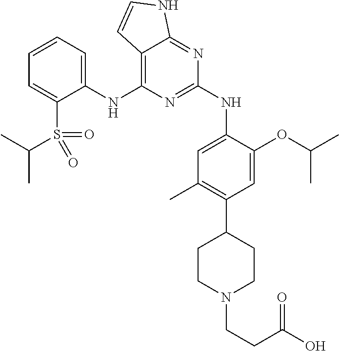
C1(NC2=C3C(=NC(NC4=CC(C)=C(C5CCN(CCC(O)=O)CC5)C=C4OC(C)C)=N2)NC=C3)=CC=CC=C1S(C(C)C)(=O)=O
